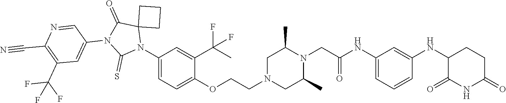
C1=C(NC(CN2C(C)CN(CCOC3=CC=C(N4C5(C(=O)N(C6=CC(C(F)(F)F)=C(C#N)N=C6)C4=S)CCC5)C=C3C(C)(F)F)CC2C)=O)C=C(NC2C(=O)NC(=O)CC2)C=C1
